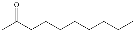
CC(CCCCCCCC)=O
